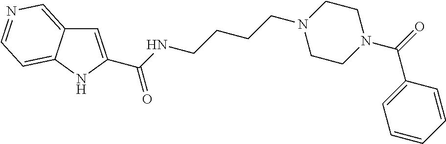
C1=C(C(NCCCCN2CCN(C(C3=CC=CC=C3)=O)CC2)=O)NC2=CC=NC=C12
